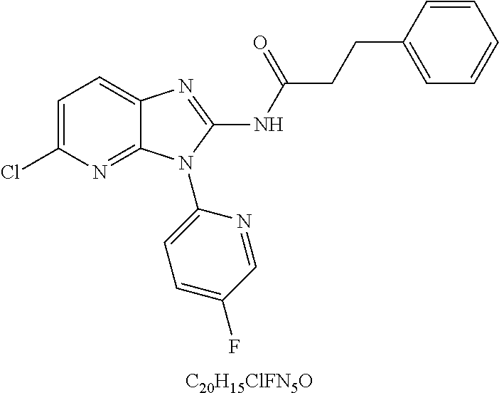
C1=C(Cl)N=C2C(=C1)N=C(NC(CCC1=CC=CC=C1)=O)N2C1=CC=C(F)C=N1.[C20H15ClFN5O]
